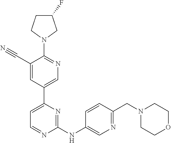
C1(C#N)=CC(C2=CC=NC(NC3=CN=C(CN4CCOCC4)C=C3)=N2)=CN=C1N1CC(F)CC1
